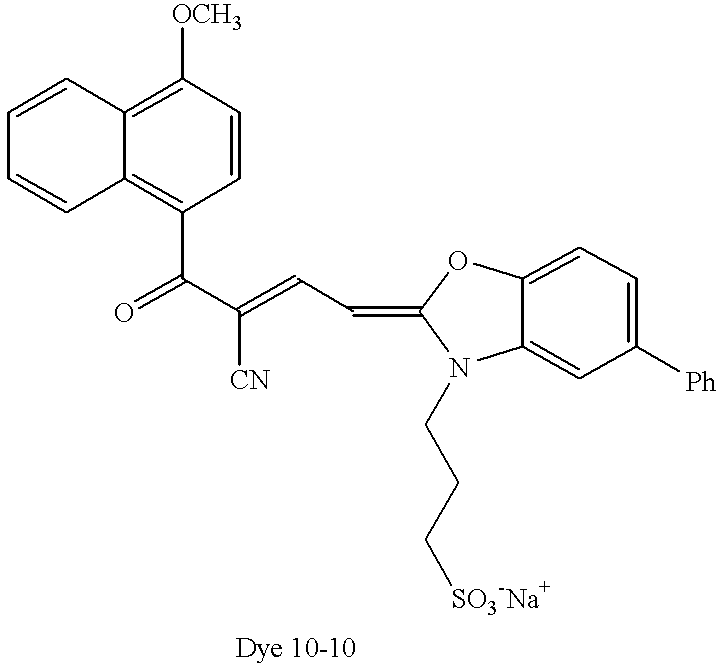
O=C(C(=CC=C1N(CCC[SO3-Na+])C2=CC([Ph])=CC=C2O1)[CN])C1=C2C(=C([OCH3])C=C1)C=CC=C2
